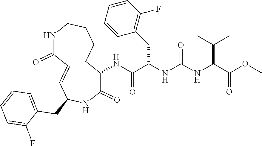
N(C(C(NC(NC(C(OC)=O)C(C)C)=O)CC1=C(F)C=CC=C1)=O)C1C(=O)NC(CC2=CC=CC=C2F)C=CC(=O)NCCCC1
